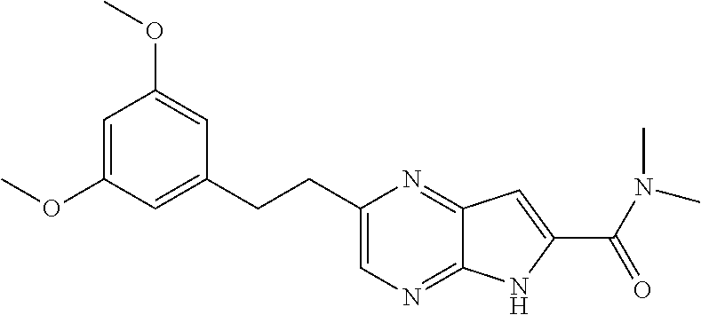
C1=C(OC)C=C(CCC2=CN=C3C(=N2)C=C(C(N(C)C)=O)N3)C=C1OC
